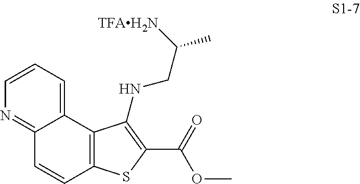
C12=CC=CN=C1C=CC1=C2C(NCC([TFAH2N])C)=C(C(=O)OC)S1
